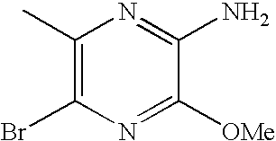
C1(C)=C(Br)N=C([OMe])C(N)=N1
